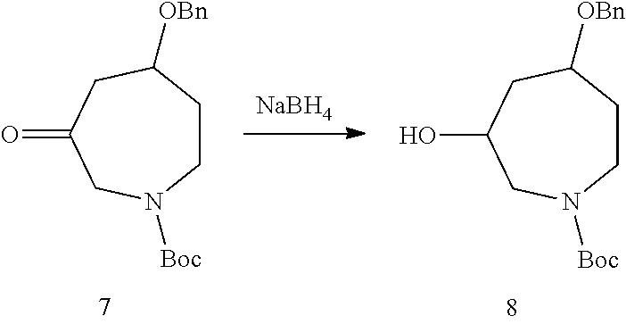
[NaBH4].C1CN([Boc])CC(=O)CC1[OBn].C1CN([Boc])CC(O)CC1[OBn]
